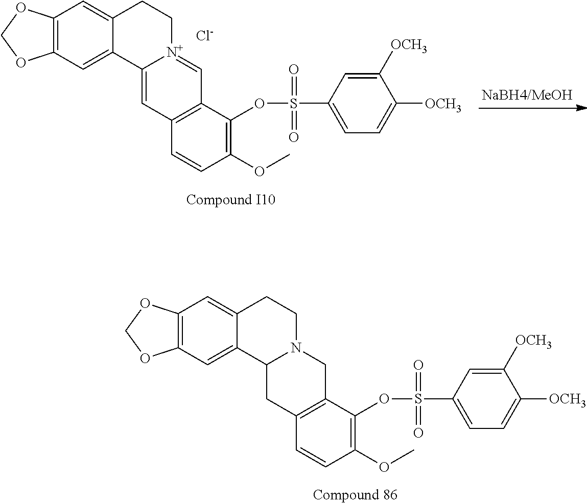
C12=C(C=C3C(=C1)CCN1C3CC3=C(C1)C(OS(C1=CC=C([OCH3])C([OCH3])=C1)(=O)=O)=C(OC)C=C3)OCO2.C12=C(C=C3C(=C1)CC[N+]1=CC4=C(C=C31)C=CC(OC)=C4OS(C1=CC=C([OCH3])C([OCH3])=C1)(=O)=O)OCO2.[Cl-]
